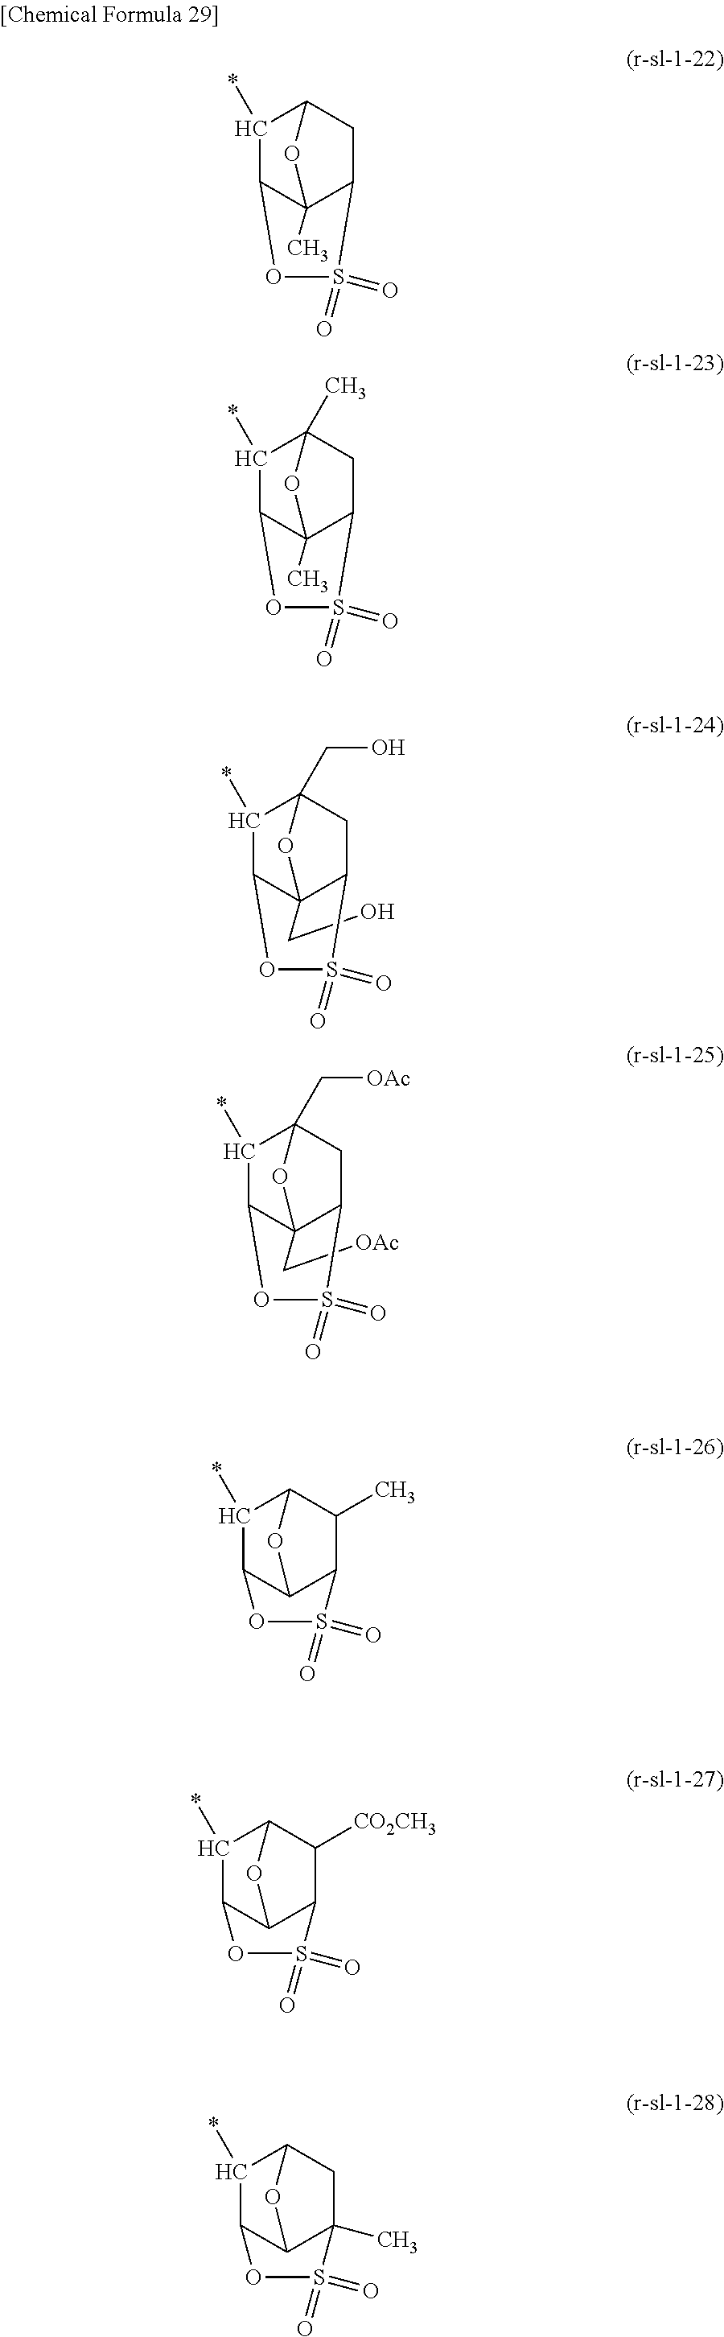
C1(*)C2C3(C)C(CC1O3)S(=O)(=O)O2.C1(*)C2C3(C)C(CC1(C)O3)S(=O)(=O)O2.C1(*)C2C3(CO)OC1(CO)CC3S(=O)(=O)O2.C1(*)C2C3(C[OAc])OC1(C[OAc])CC3S(=O)(=O)O2.C1(*)C2C3OC1C(C)C3S(=O)(=O)O2.C1(*)C2C3OC1C([CO2CH3])C3S(=O)(=O)O2.C1(*)C2C3OC1CC3(C)S(=O)(=O)O2
